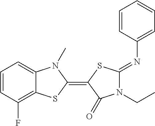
C1=CC(F)=C2C(=C1)N(C)C(=C1SC(=NC3=CC=CC=C3)N(CC)C1=O)S2
